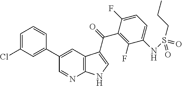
C1=C(Cl)C=C(C2=CC3=C(N=C2)NC=C3C(C2=C(F)C(NS(=O)(CCC)=O)=CC=C2F)=O)C=C1
